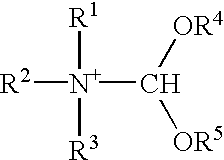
[N+](C([OR4])[OR5])([R2])([R1])[R3]
